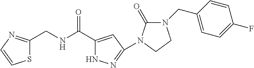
S1C(CNC(C2=CC(N3C(=O)N(CC4=CC=C(F)C=C4)CC3)=NN2)=O)=NC=C1
